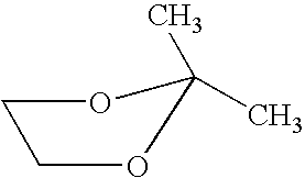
C1OC(C)(C)OC1
